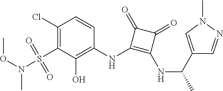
C1(Cl)=C(S(N(OC)C)(=O)=O)C(O)=C(NC2=C(NC(C)C3=CN(C)N=C3)C(=O)C2=O)C=C1
